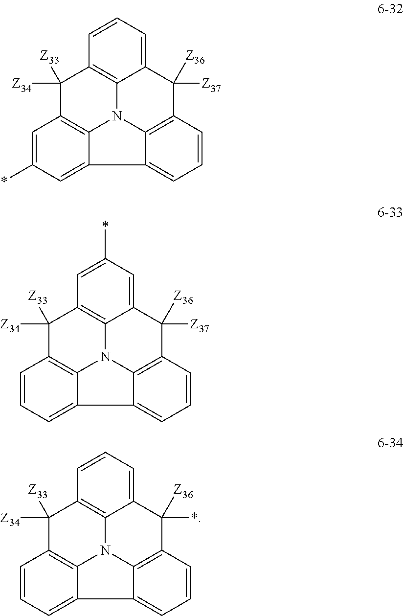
C1=C2C3=C(C([Z34])([Z33])C4=C5N3C3=C(C([Z37])([Z36])C5=CC(*)=C4)C=CC=C23)C=C1.C1=C2C3=C(C([Z34])([Z33])C4=C5N3C3=C(C([Z37])([Z36])C5=CC=C4)C=CC=C23)C=C1*.C1=C2C3=C(C([Z34])([Z33])C4=C5N3C3=C(C(*)([Z36])C5=CC=C4)C=CC=C23)C=C1
